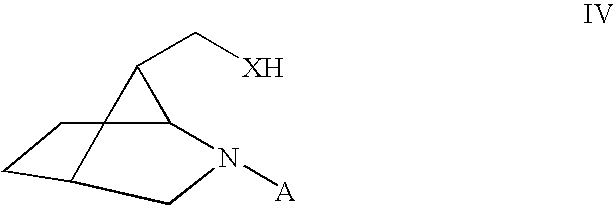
C123C(C[XH])C1N([A])CC2CC3
